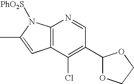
C12=C(C(Cl)=C(C3OCCO3)C=N1)C=C(C)N2[PhO2S]
